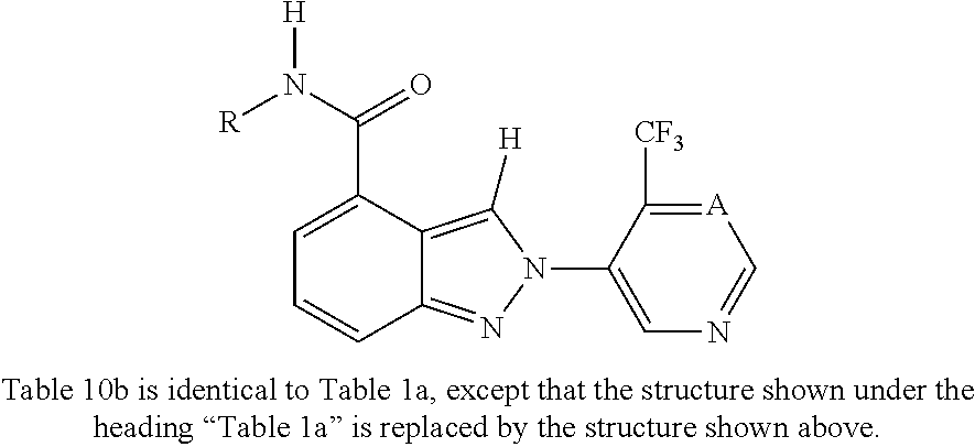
C1=C(C(N([R])[H])=O)C2=C([H])N(C3=CN=C[A]=C3[CF3])N=C2C=C1
